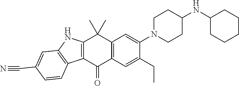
C12=C(C(=O)C3=C(C1(C)C)C=C(N1CCC(NC4CCCCC4)CC1)C(CC)=C3)C1=C(N2)C=C(C#N)C=C1
